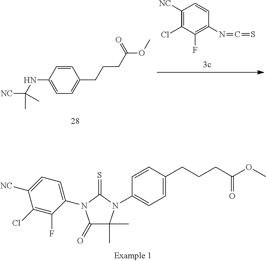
C1=CC(NC(C)(C)[NC])=CC=C1CCCC(OC)=O.C1([NC])=C(Cl)C(F)=C(N=C=S)C=C1.C1(=O)C(C)(C)N(C2=CC=C(CCCC(OC)=O)C=C2)C(=S)N1C1=CC=C([NC])C(Cl)=C1F
